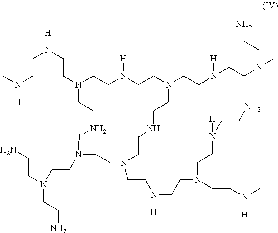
CN([H])CCN(CCN1CCN[H]N(CCN(CCN)CCN)CCN(CCN(CCN(CCN([H])CCN)CCN(C)[H])[H])CCNCCN(CCN([H])CCN(C)CCN)CCN([H])CC1)[H]
